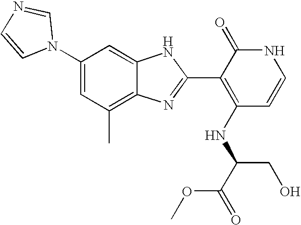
C1(C)=C2C(=CC(N3C=NC=C3)=C1)NC(C1=C(NC(CO)C(OC)=O)C=CNC1=O)=N2
